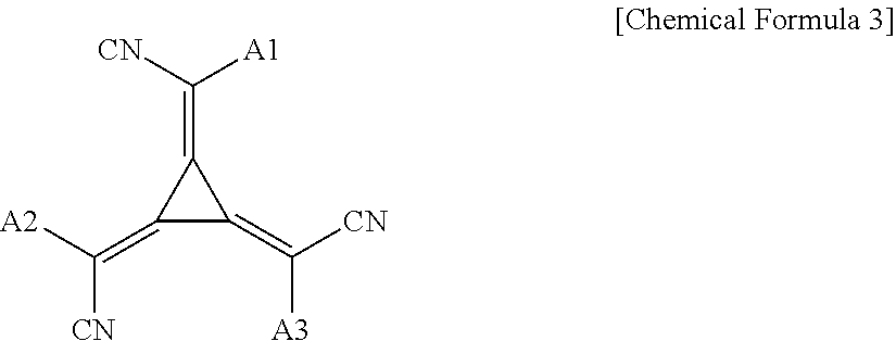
C1(=C([A1])[CN])C(=C([CN])[A2])C1=C([A3])[CN]
